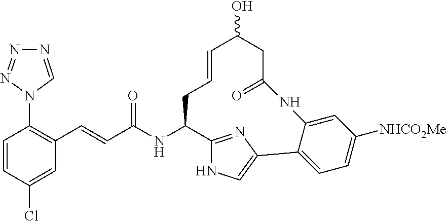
C1=CC(Cl)=CC(C=CC(NC2C3=NC(=CN3)C3=CC=C([NHCO2Me])C=C3NC(=O)CC(O)C=CC2)=O)=C1N1C=NN=N1
